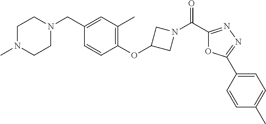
C1(C(N2CC(OC3=C(C)C=C(CN4CCN(C)CC4)C=C3)C2)=O)=NN=C(C2=CC=C(C)C=C2)O1
